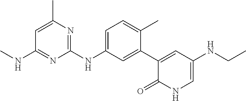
C1=C(NC2=NC(C)=CC(NC)=N2)C=C(C2=CC(NCC)=CNC2=O)C(C)=C1
